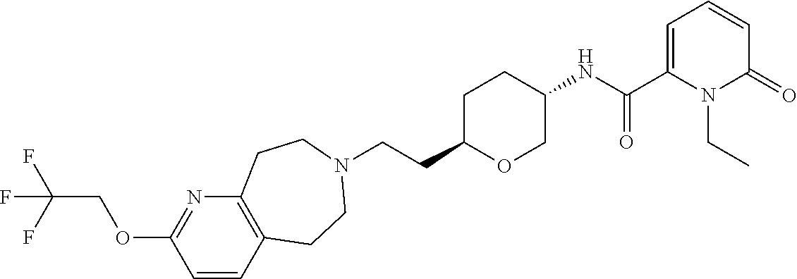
C(CC1OCC(NC(C2=CC=CC(=O)N2CC)=O)CC1)N1CCC2=C(N=C(OCC(F)(F)F)C=C2)CC1
